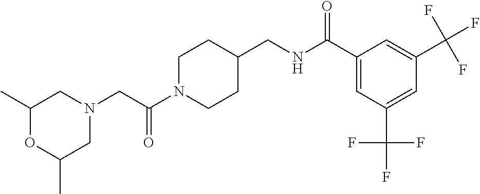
N1(CC(N2CCC(CNC(C3=CC(C(F)(F)F)=CC(C(F)(F)F)=C3)=O)CC2)=O)CC(C)OC(C)C1
